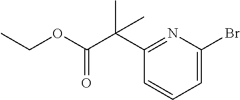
C1(C(C(OCC)=O)(C)C)=NC(Br)=CC=C1
